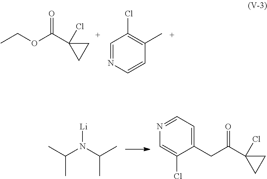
CC(N([Li])C(C)C)C.C1(CC(=O)C2(Cl)CC2)=CC=NC=C1Cl.C(=O)(C1(Cl)CC1)OCC.C1=NC=CC(C)=C1Cl
